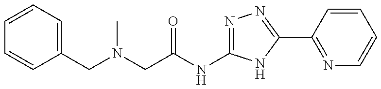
C1=CC=C(CN(C)CC(=O)NC2=NN=C(C3=NC=CC=C3)N2)C=C1
